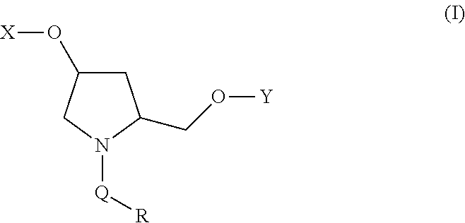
C1C(O[X])CN([Q][R])C1CO[Y]
